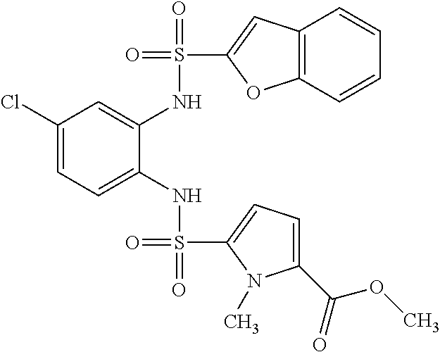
C1(Cl)=CC=C(NS(=O)(C2=CC=C(C(=O)OC)N2C)=O)C(NS(=O)(C2=CC3=C(O2)C=CC=C3)=O)=C1
